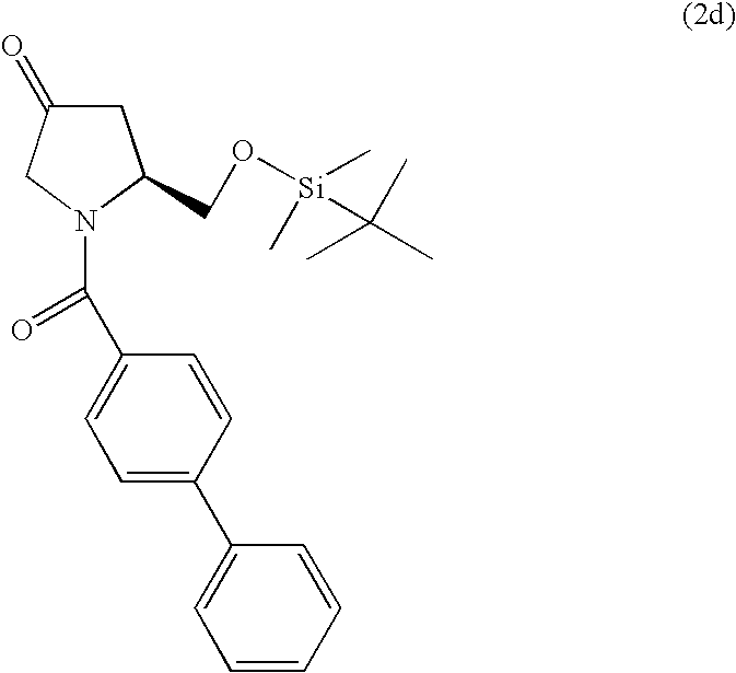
C1C(=O)CN(C(C2=CC=C(C3=CC=CC=C3)C=C2)=O)C1CO[Si](C(C)(C)C)(C)C
